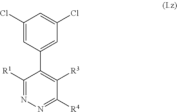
C1(Cl)=CC(C2=C([R3])C([R4])=NN=C2[R1])=CC(Cl)=C1
